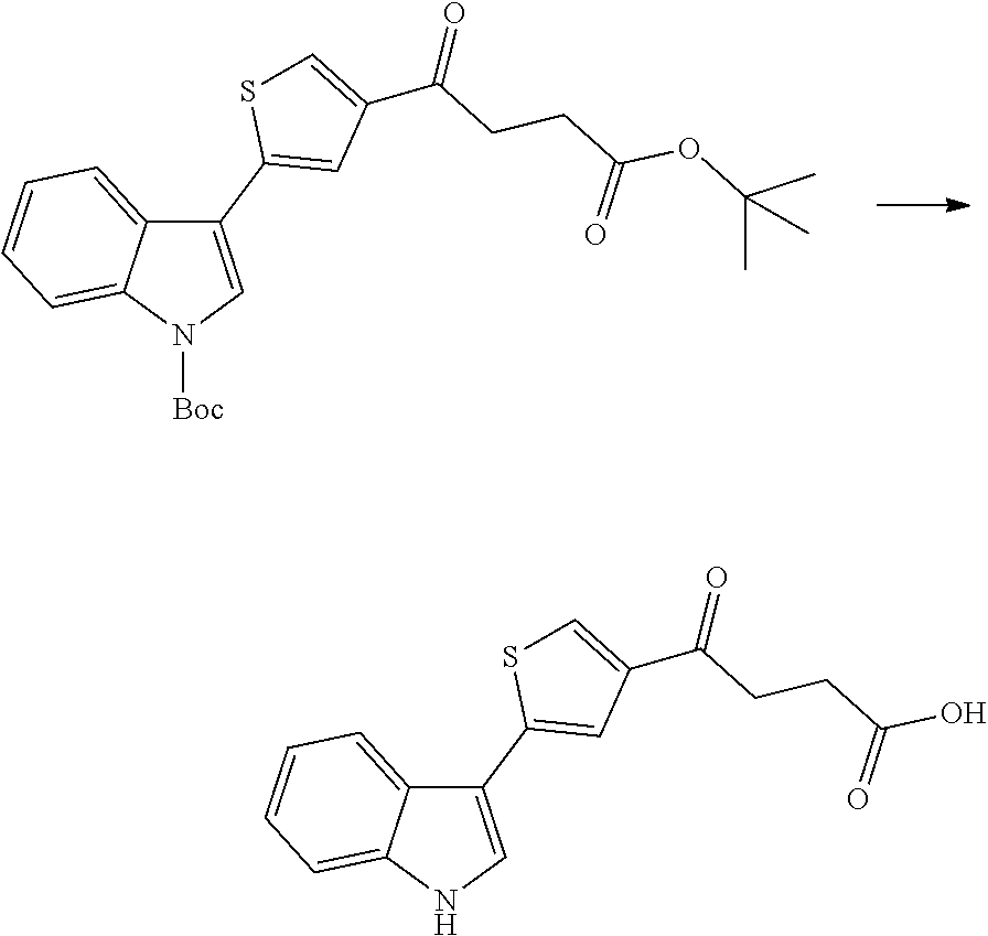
N1([Boc])C=C(C2=CC(C(=O)CCC(OC(C)(C)C)=O)=CS2)C2=CC=CC=C12.N1C=C(C2=CC(C(=O)CCC(O)=O)=CS2)C2=CC=CC=C12
